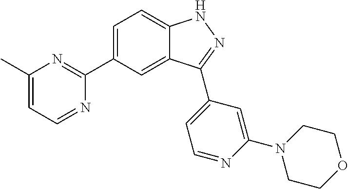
C1=C(C2=NC(C)=CC=N2)C=C2C(=C1)NN=C2C1=CC=NC(N2CCOCC2)=C1
